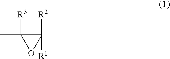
C1(C)([R3])OC1([R2])[R1]
